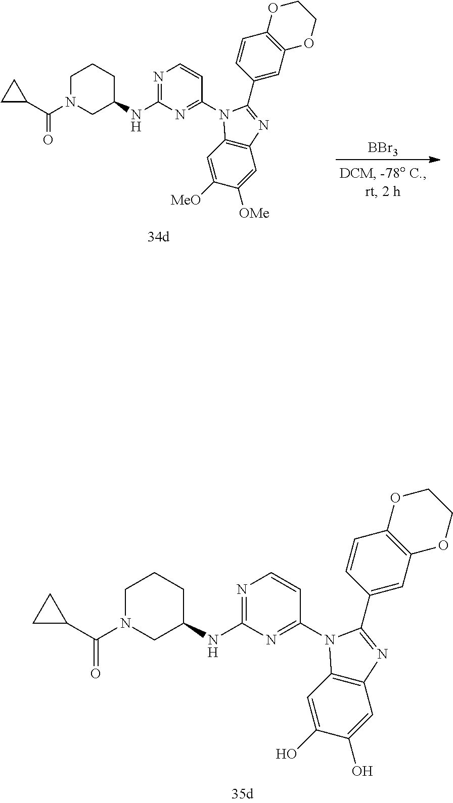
[BBr3].C1N(C(C2CC2)=O)CC(NC2=NC=CC(N3C(C4=CC5=C(C=C4)OCCO5)=NC4=C3C=C([MeO])C([OMe])=C4)=N2)CC1.C1N(C(C2CC2)=O)CC(NC2=NC=CC(N3C(C4=CC5=C(C=C4)OCCO5)=NC4=C3C=C(O)C(O)=C4)=N2)CC1
